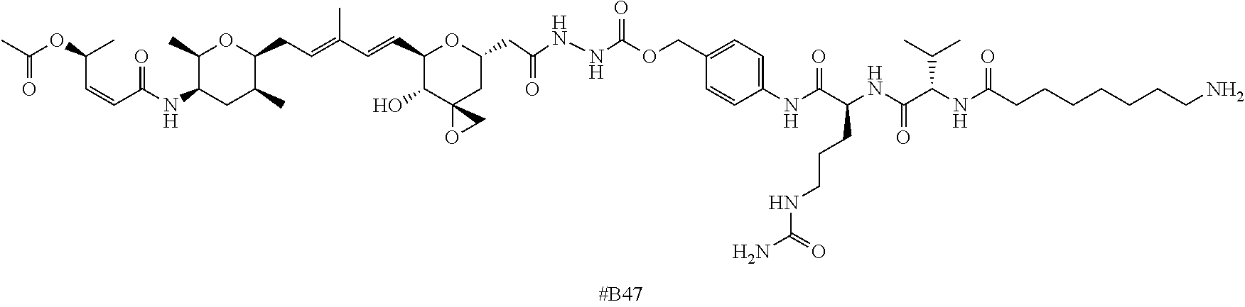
C(C=CC(=O)NC1CC(C)C(CC=C(C=CC2C(O)C3(CC(CC(NNC(OCC4=CC=C(NC(=O)C(CCCNC(N)=O)NC(=O)C(C(C)C)NC(=O)CCCCCCCN)C=C4)=O)=O)O2)OC3)C)OC1C)(C)OC(C)=O
